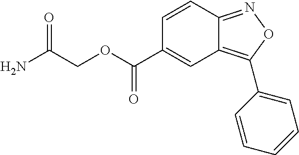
NC(COC(C1=CC2=C(C3=CC=CC=C3)ON=C2C=C1)=O)=O
